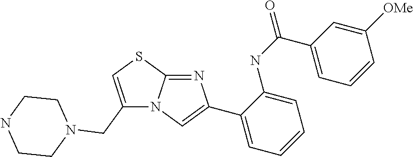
C1(CN2CCNCC2)=CSC2=NC(C3=CC=CC=C3NC(=O)C3=CC=CC([OMe])=C3)=CN12
